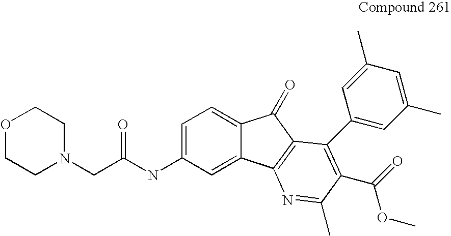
C1=C(NC(CN2CCOCC2)=O)C=C2C(=C1)C(=O)C1=C2N=C(C)C(C(=O)OC)=C1C1=CC(C)=CC(C)=C1
